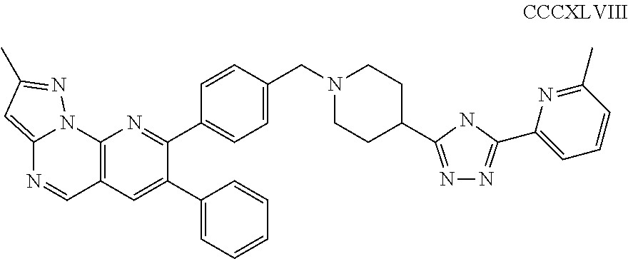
N1=C(C2CCN(CC3=CC=C(C4=NC5=C(C=C4C4=CC=CC=C4)C=NC4=CC(C)=NN54)C=C3)CC2)NC(C2=CC=CC(C)=N2)=N1
